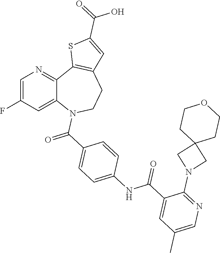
C1=C(F)C=C2C(=N1)C1=C(CCN2C(=O)C2=CC=C(NC(C3=CC(C)=CN=C3N3CC4(C3)CCOCC4)=O)C=C2)C=C(C(=O)O)S1
